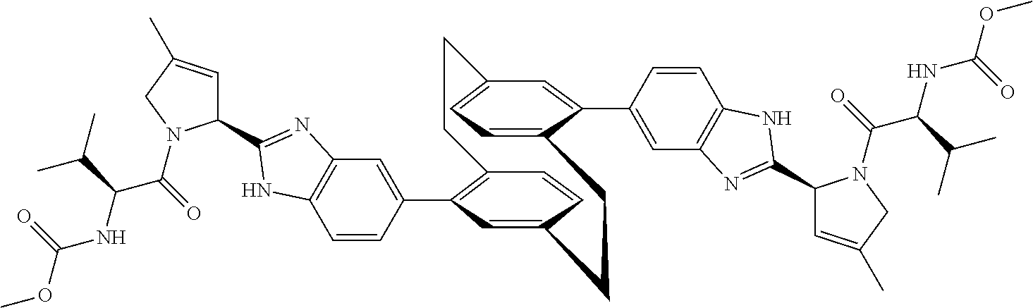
C1=CC(C2=C3C=CC(=C2)CCC2=CC=C(C=C2C2=CC4=C(C=C2)NC(C2C=C(C)CN2C(C(NC(OC)=O)C(C)C)=O)=N4)CC3)=CC2=C1NC(C1C=C(C)CN1C(=O)C(NC(OC)=O)C(C)C)=N2
